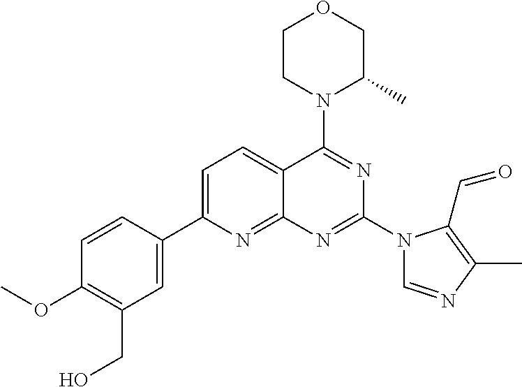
C1=C(C2=CC(CO)=C(OC)C=C2)N=C2C(=C1)C(N1C(C)COCC1)=NC(N1C=NC(C)=C1C=O)=N2
